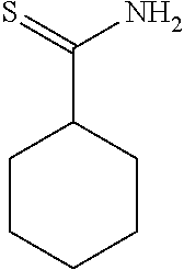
C1CCCCC1C(=S)N
